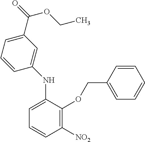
C1(C(=O)OCC)=CC=CC(NC2=CC=CC([NO2])=C2OCC2=CC=CC=C2)=C1
